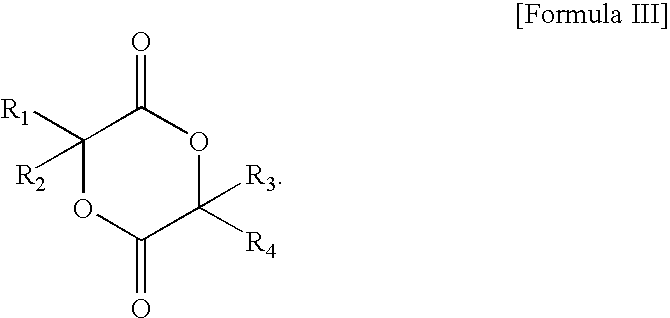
C1([R1])([R2])OC(=O)C([R4])([R3])OC1=O
